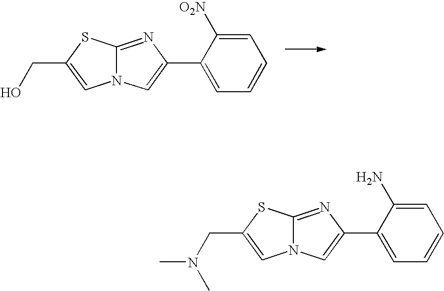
N12C(=NC(C3=CC=CC=C3[O2N])=C1)SC(CO)=C2.N12C(=NC(C3=CC=CC=C3N)=C1)SC(CN(C)C)=C2
